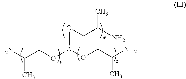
CC(N)CO[A](OCC(C)N)OCC(C)N
